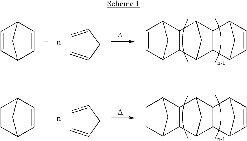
C1=CC2C3C4CC(C3C1C2)C1C2C=CC(C2)C41.C1=CC2C=CC1C2.C1=CC=CC1.[D].C1CC2C3C4CC(C3C1C2)C1C2C=CC(C2)C41.C1CC2C=CC1C2.C1=CC=CC1.[D]
